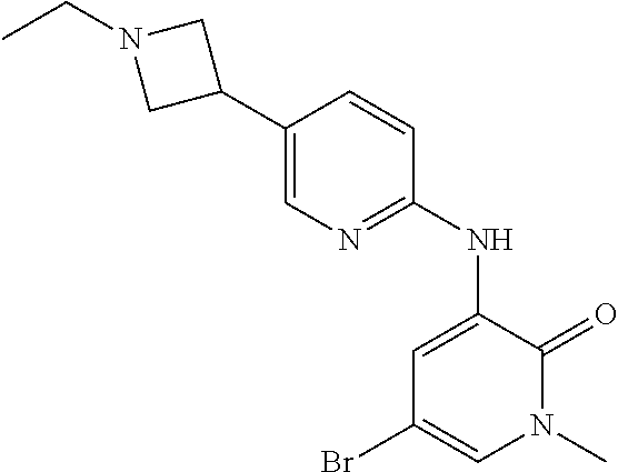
C1=C(NC2=NC=C(C3CN(CC)C3)C=C2)C(=O)N(C)C=C1Br
